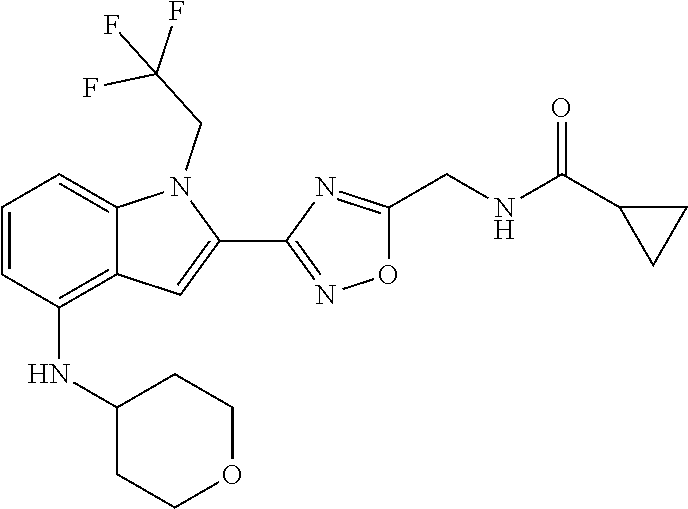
C1=CC(NC2CCOCC2)=C2C(=C1)N(CC(F)(F)F)C(C1=NOC(CNC(C3CC3)=O)=N1)=C2
